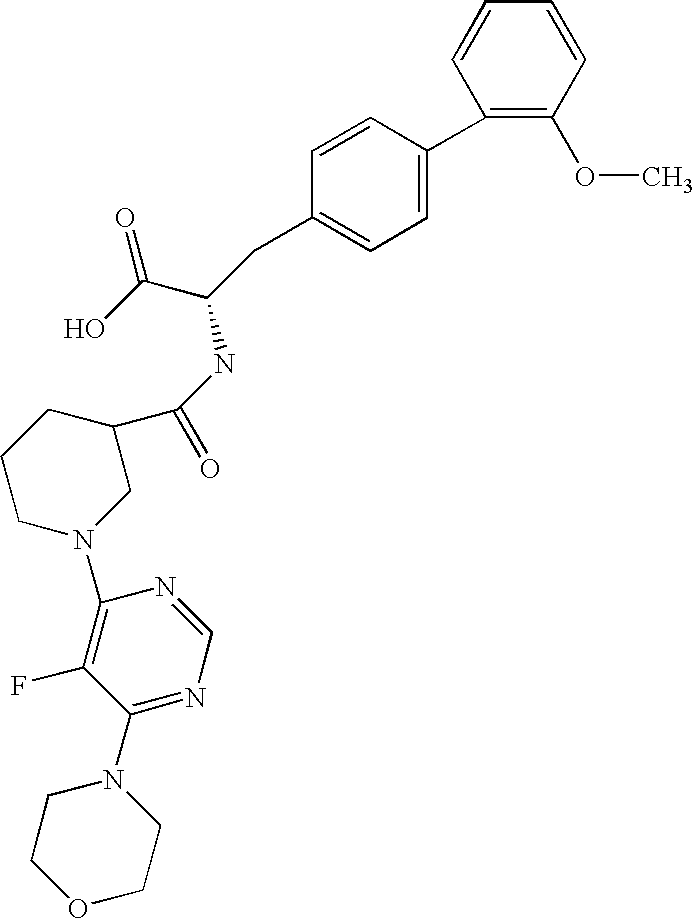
C1(C2=CC=C(CC(C(=O)O)NC(C3CCCN(C4=C(F)C(N5CCOCC5)=NC=N4)C3)=O)C=C2)=C(OC)C=CC=C1
